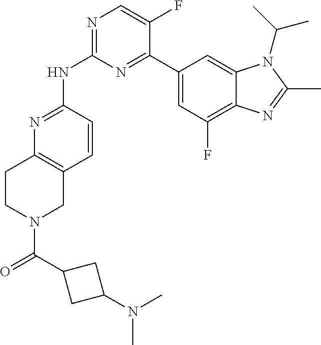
N1=C(NC2=NC=C(F)C(C3=CC(F)=C4C(=C3)N(C(C)C)C(C)=N4)=N2)C=CC2=C1CCN(C(C1CC(N(C)C)C1)=O)C2
